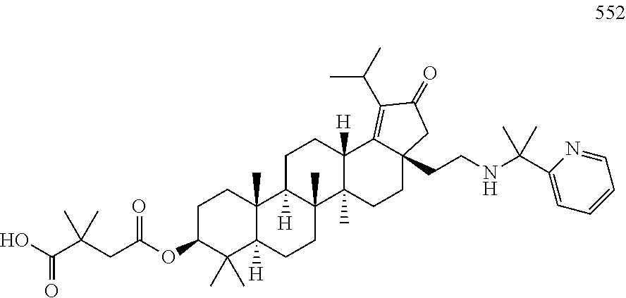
C1C(OC(CC(C(O)=O)(C)C)=O)C(C)(C)C2([H])C(C)(C1)C1([H])C(C)(CC2)C2(C)C([H])(CC1)C1=C(C(C)C)C(=O)CC1(CCNC(C1=CC=CC=N1)(C)C)CC2
